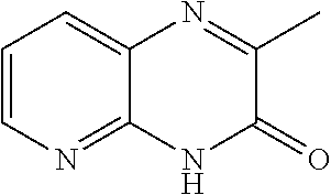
C1=CN=C2C(=C1)N=C(C)C(=O)N2
